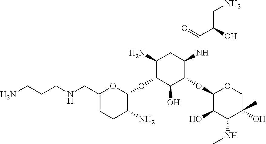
C1(N)C(OC2OC(CNCCCN)=CCC2N)C(O)C(OC2C(O)C(NC)C(C)(O)CO2)C(NC(C(O)CN)=O)C1
